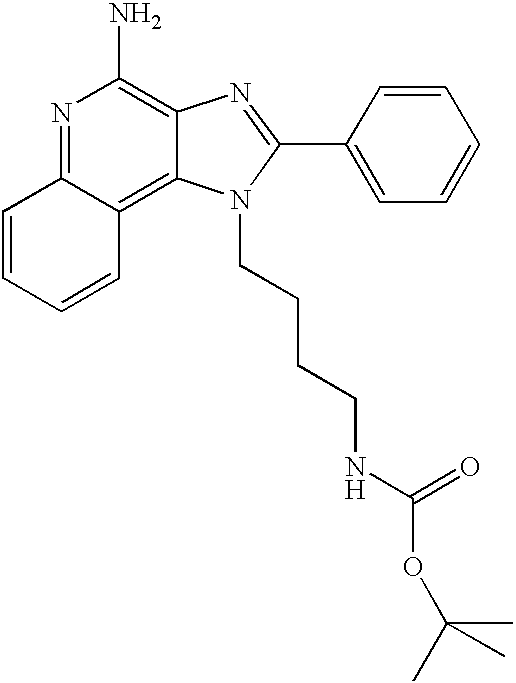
N1=C2C(=C3C(=C1N)N=C(C1=CC=CC=C1)N3CCCCNC(OC(C)(C)C)=O)C=CC=C2
